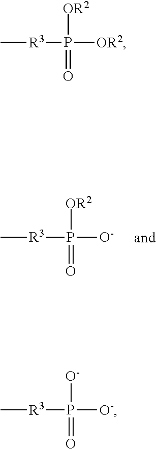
[R3](P([O-])([OR2])=O)C.[R3](P([OR2])([OR2])=O)C.[R3](P([O-])([O-])=O)C
